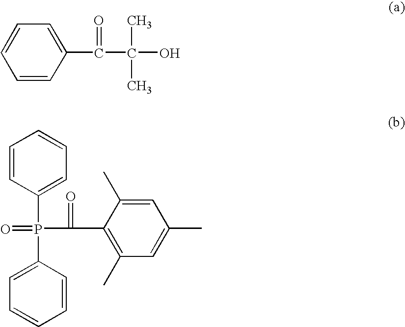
C1=CC(C(C(C)(C)O)=O)=CC=C1.O=P(C(=O)C1=C(C)C=C(C)C=C1C)(C1=CC=CC=C1)C1=CC=CC=C1
